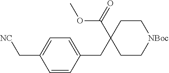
C1=CC(CC2(C(=O)OC)CC[NBoc]CC2)=CC=C1C[NC]
